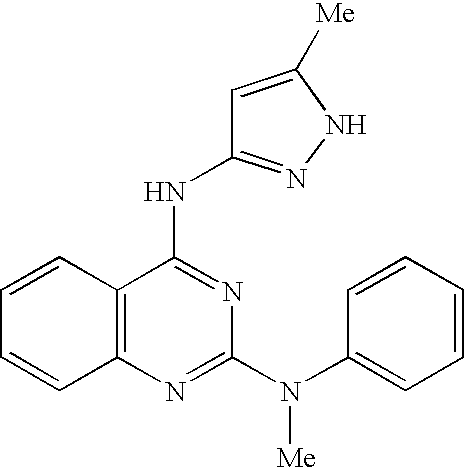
C1=CC2=C(C=C1)N=C(N(C1=CC=CC=C1)[Me])N=C2NC1=NNC([Me])=C1
